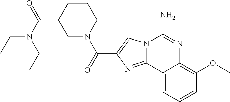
N12C(=NC(C(=O)N3CC(C(N(CC)CC)=O)CCC3)=C1)C1=CC=CC(OC)=C1N=C2N
